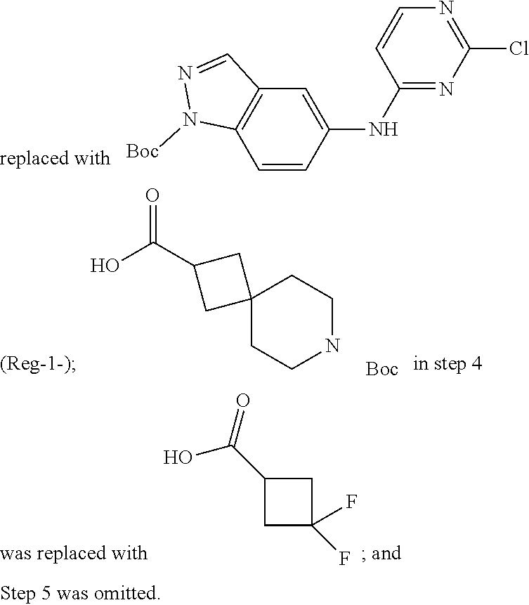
C1=CC(NC2=NC(Cl)=NC=C2)=CC2=C1N([Boc])N=C2.C12(CCNCC1)CC(C(O)=O)C2.[Boc].C1(C(=O)O)CC(F)(F)C1
